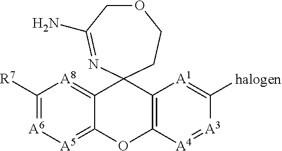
C1([R7])=[A6][A5]=C2C(=[A8]1)C1(C3=C(O2)[A4]=[A3]C([halogen])=[A1]3)CCOCC(N)=N1
